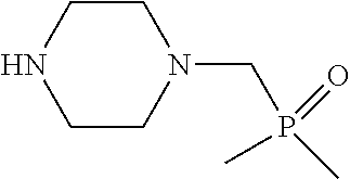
C1CNCCN1CP(C)(=O)C
